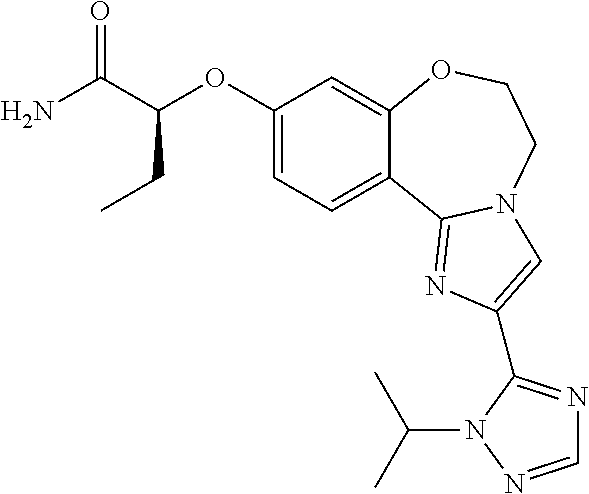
C1(OC(C(N)=O)CC)=CC=C2C(=C1)OCCN1C2=NC(C2=NC=NN2C(C)C)=C1
